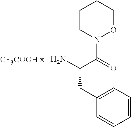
C1CN(C(=O)C(N)CC2=CC=CC=C2)OCC1
